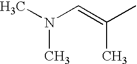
CN(C=C(C)C)C
